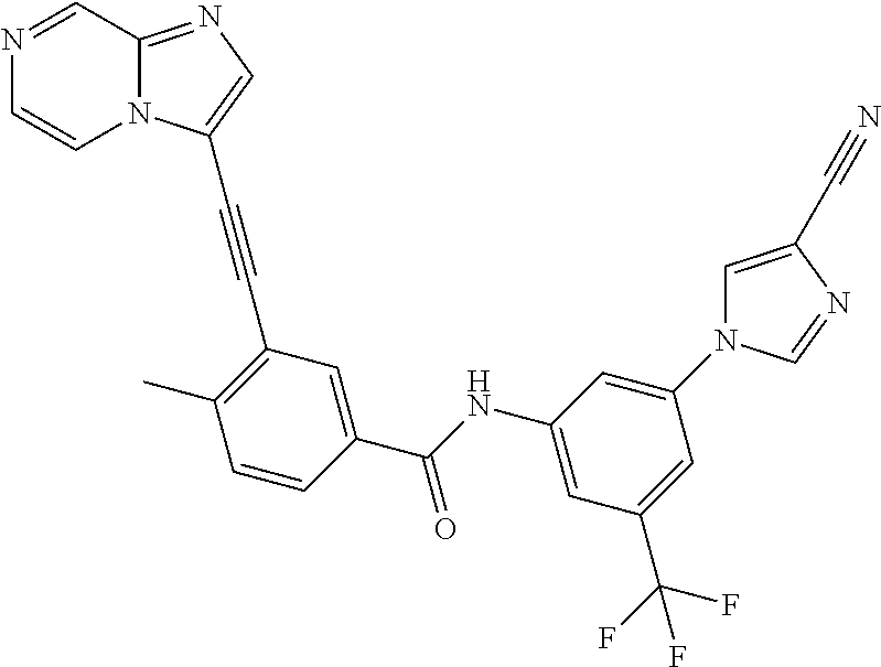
N1=CC2=NC=C(C#CC3=C(C)C=CC(C(NC4=CC(C(F)(F)F)=CC(N5C=C(C#N)N=C5)=C4)=O)=C3)N2C=C1
